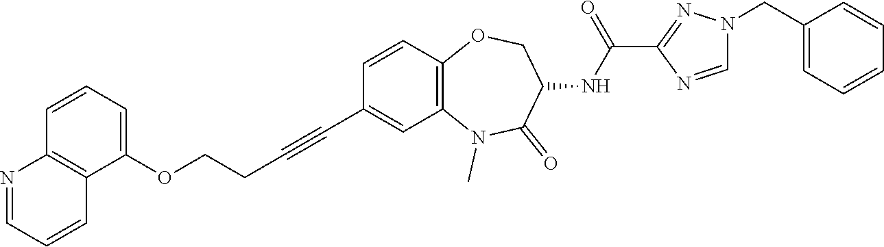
C1=NC(C(NC2C(=O)N(C)C3=C(C=CC(C#CCCOC4=CC=CC5=C4C=CC=N5)=C3)OC2)=O)=NN1CC1=CC=CC=C1
